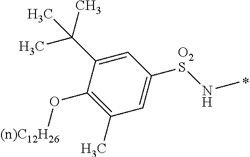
C1=C(C(C)(C)C)C(O[(n)C12H26])=C(C)C=C1[O2S]NC
